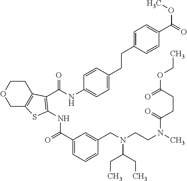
C1CC2=C(CO1)SC(NC(=O)C1=CC=CC(CN(C(CC)CC)CCN(C(CCC(OCC)=O)=O)C)=C1)=C2C(NC1=CC=C(CCC2=CC=C(C(=O)OC)C=C2)C=C1)=O
